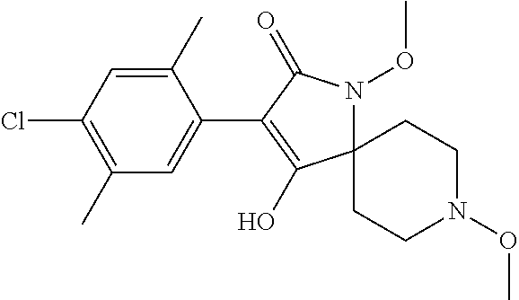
C12(N(OC)C(=O)C(C3=CC(C)=C(Cl)C=C3C)=C1O)CCN(OC)CC2
